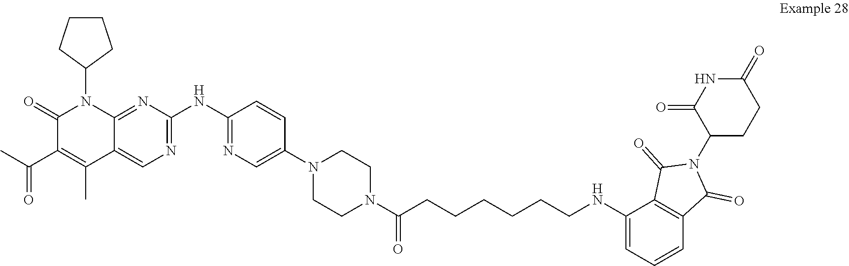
C1CN(C2=CN=C(NC3=NC=C4C(C)=C(C(=O)C)C(=O)N(C5CCCC5)C4=N3)C=C2)CCN1C(=O)CCCCCCNC1=CC=CC2=C1C(=O)N(C1C(=O)NC(=O)CC1)C2=O
